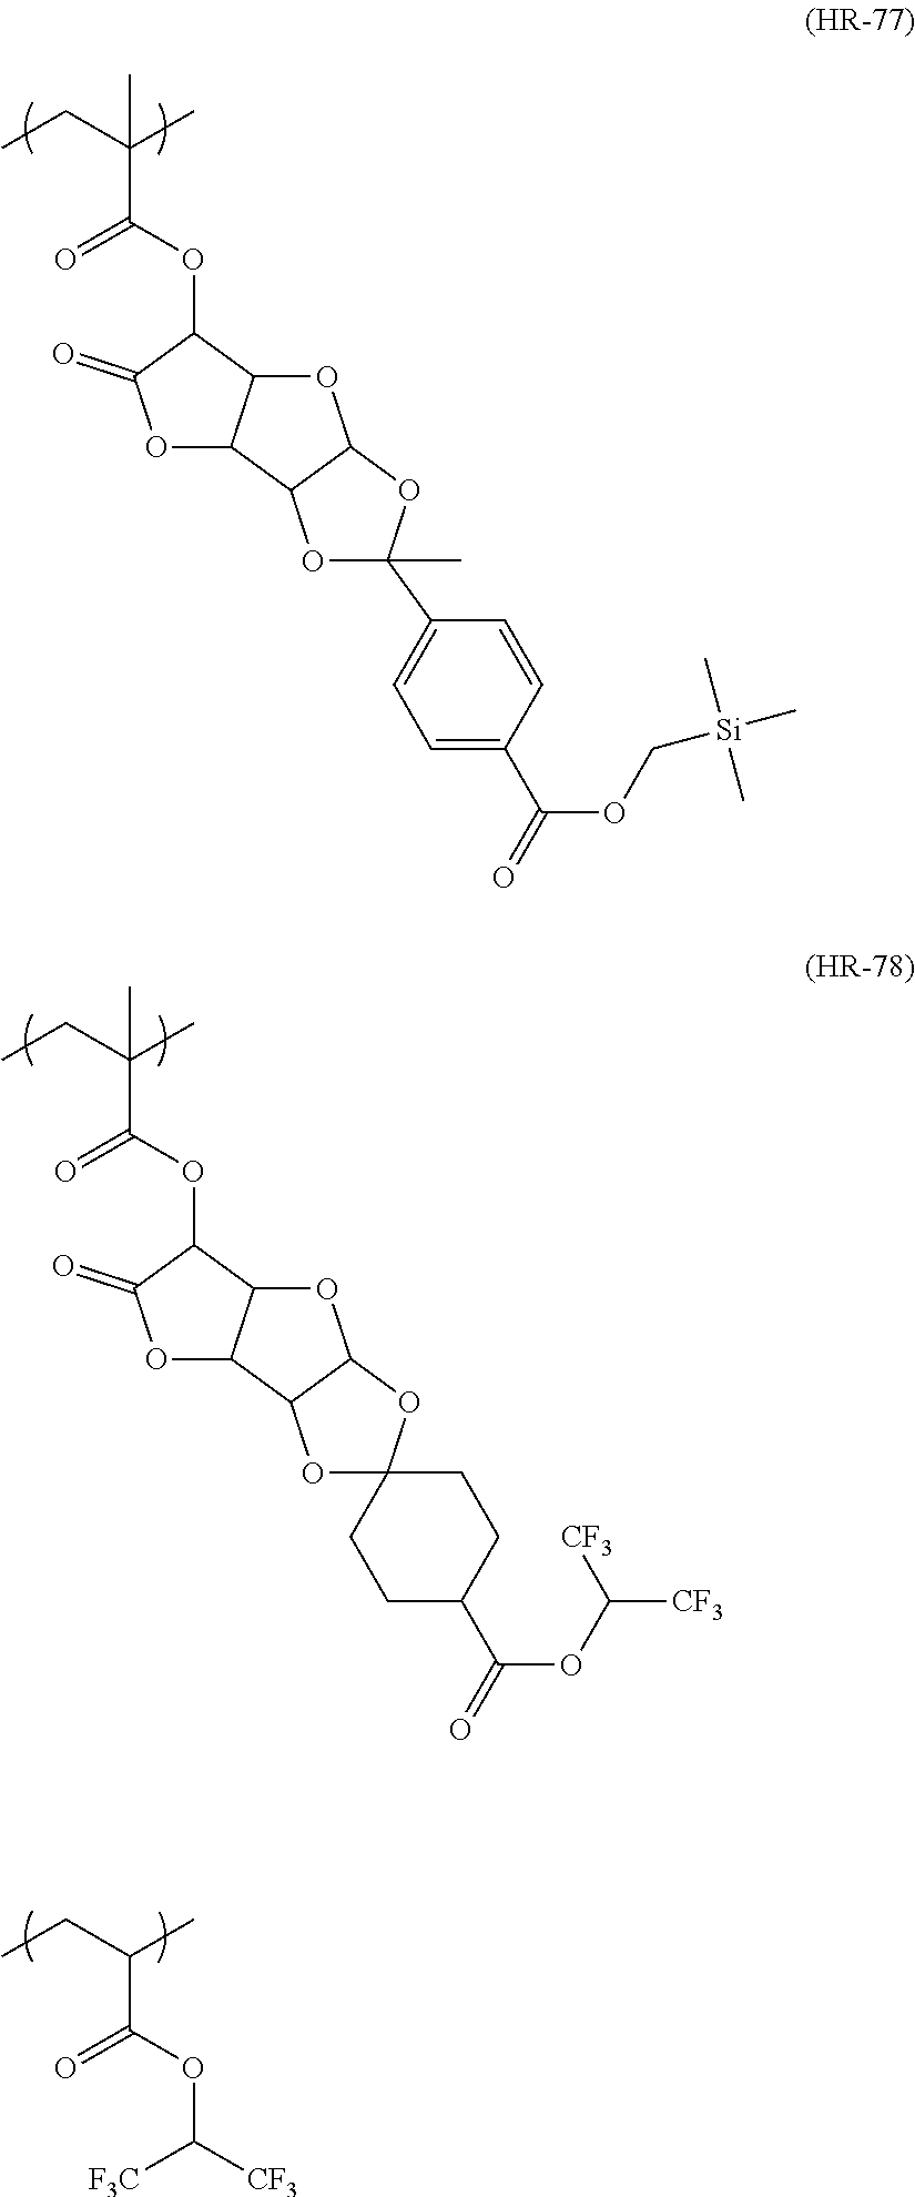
CCC(C)(C)C(=O)OC1C2C(OC1=O)C1C(O2)OC(C2=CC=C(C(OC[Si](C)(C)C)=O)C=C2)(C)O1.CCC(C)(C)C(=O)OC1C2C(OC1=O)C1C(O2)OC2(O1)CCC(C(OC([CF3])[CF3])=O)CC2.CCC(C)C(=O)OC([F3C])[CF3]
